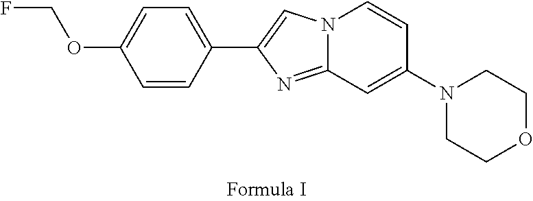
N12C(=NC(C3=CC=C(OCF)C=C3)=C1)C=C(N1CCOCC1)C=C2
